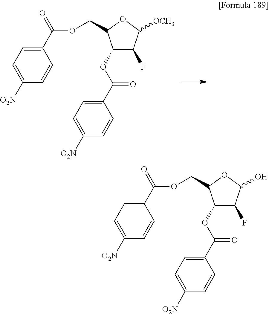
C1=C([O2N])C=CC(C(OCC2C(OC(=O)C3=CC=C([O2N])C=C3)C(F)C([OCH3])O2)=O)=C1.C1=C([O2N])C=CC(C(OCC2C(OC(=O)C3=CC=C([O2N])C=C3)C(F)C(O)O2)=O)=C1
